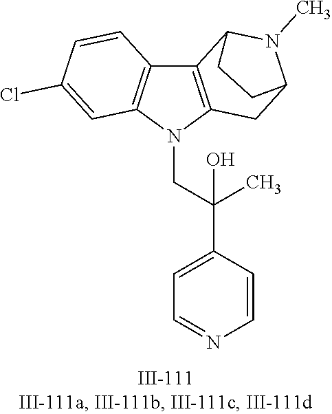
N1(CC(C2=CC=NC=C2)(C)O)C2=C(C3=C1C=C(Cl)C=C3)C1N(C)C(C2)CC1
